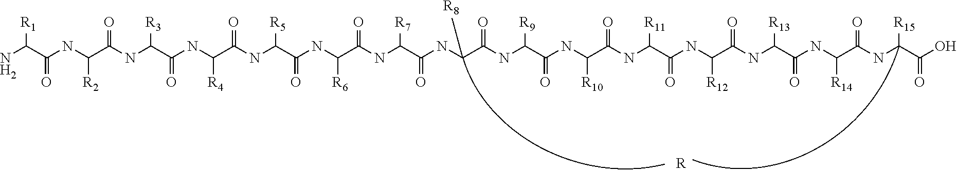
NC(C(NC(C(NC(C(NC(C(NC(C(NC(C(NC(C(NC(C(NC(C(NC(C(NC([R11])C(=O)NC(C(=O)NC(C(NC(C(=O)NC(C(O)=O)[R15])[R14])=O)[R13])[R12])=O)[R10])=O)[R9])=O)[R8])=O)[R7])=O)[R6])=O)[R5])=O)[R4])=O)[R3])=O)[R2])=O)[R1].[R]
